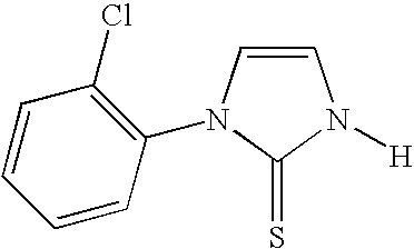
C1=CN(C2=C(Cl)C=CC=C2)C(=S)N1[H]
